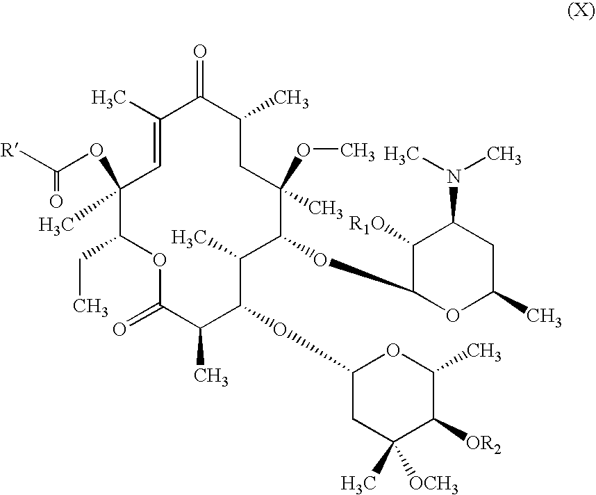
C1(OC([R])=O)(C)C=C(C)C(=O)C(C)CC(OC)(C)C(OC2OC(C)CC(N(C)C)C2[R1O])C(C)C(OC2CC(C)([OCH3])C([OR2])C(C)O2)C(C)C(=O)OC1CC
